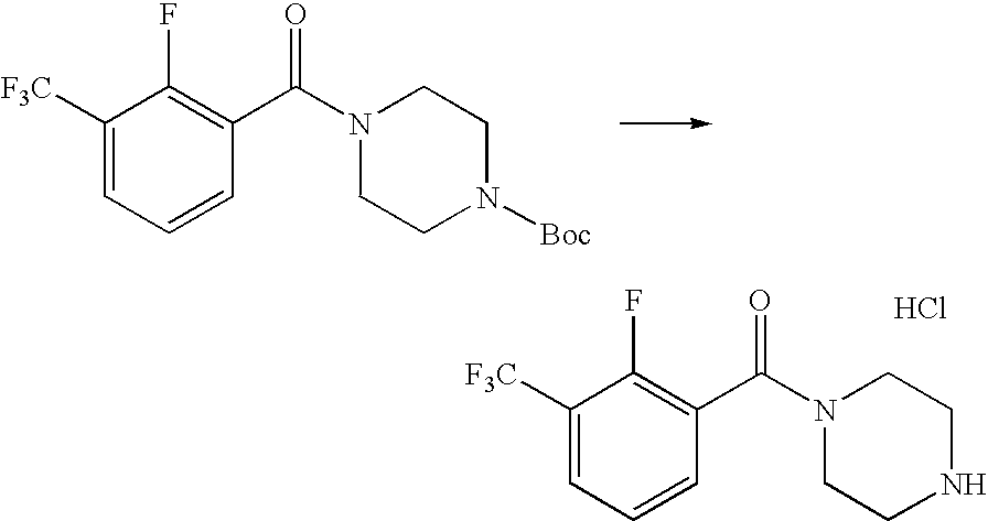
C1([F3C])=CC=CC(C(N2CCN([Boc])CC2)=O)=C1F.C1([F3C])=CC=CC(C(N2CCNCC2)=O)=C1F.Cl
